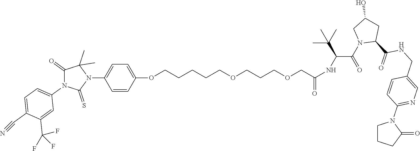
C1(=O)N(C2=CC=C(C#N)C(C(F)(F)F)=C2)C(=S)N(C2=CC=C(OCCCCCOCCCOCC(NC(C(N3C(C(NCC4=CN=C(N5CCCC5=O)C=C4)=O)CC(O)C3)=O)C(C)(C)C)=O)C=C2)C1(C)C
